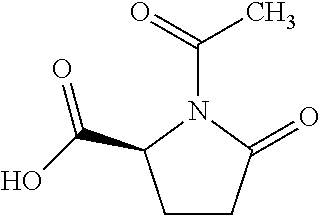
C(N1C(=O)CCC1C(O)=O)(=O)C
